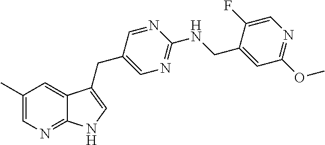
C1(C)=CN=C2C(=C1)C(CC1=CN=C(NCC3=CC(OC)=NC=C3F)N=C1)=CN2
